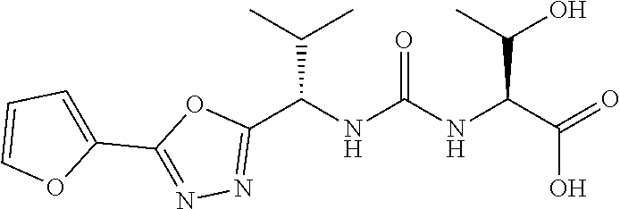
C1(C2=NN=C(C(NC(NC(C(=O)O)C(O)C)=O)C(C)C)O2)=CC=CO1
